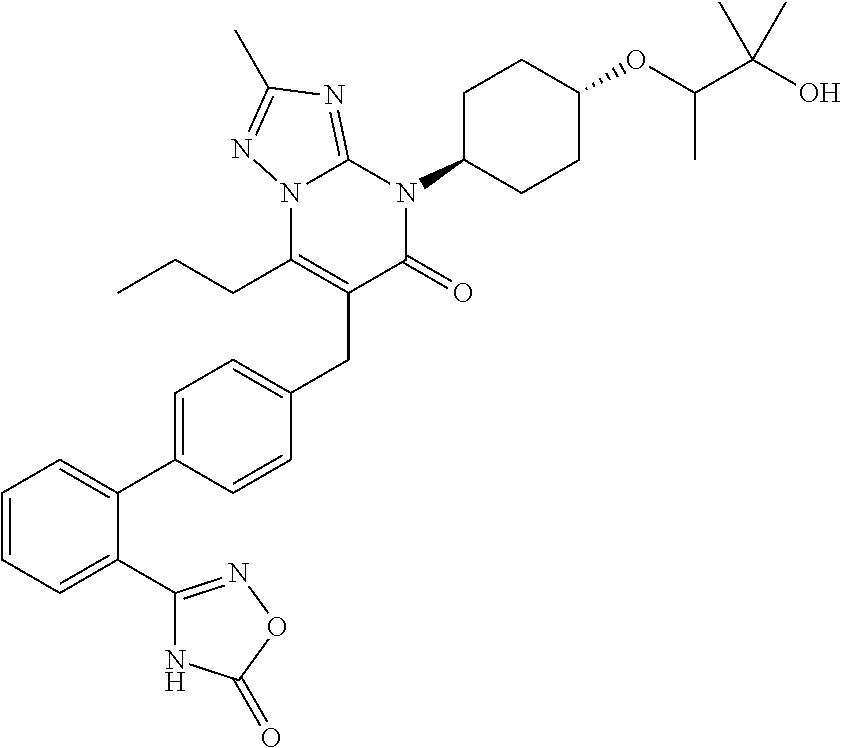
C1=CC=C(C2=NOC(=O)N2)C(C2=CC=C(CC3=C(CCC)N4C(=NC(C)=N4)N(C4CCC(OC(C(O)(C)C)C)CC4)C3=O)C=C2)=C1
